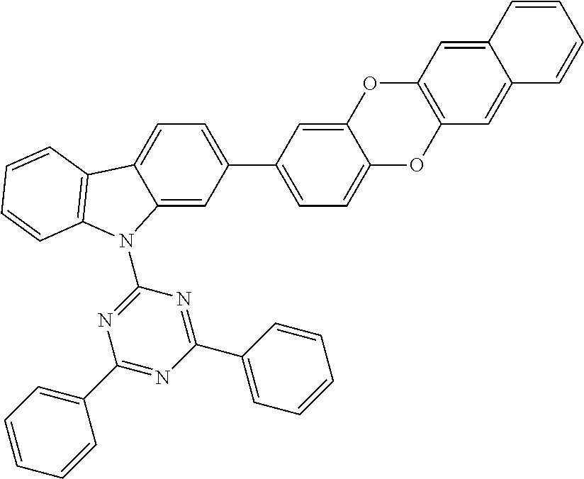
C1=C2C(=CC(C3=CC=C4OC5=C(OC4=C3)C=C3C(=C5)C=CC=C3)=C1)N(C1=NC(C3=CC=CC=C3)=NC(C3=CC=CC=C3)=N1)C1=C2C=CC=C1
